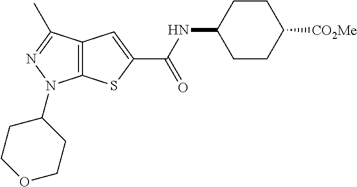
C12=C(C(C)=NN1C1CCOCC1)C=C(C(NC1CCC([CO2Me])CC1)=O)S2
